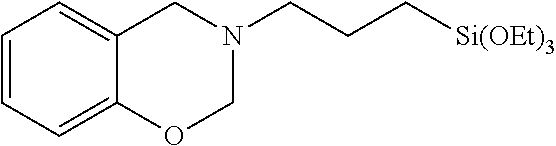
C1=CC=C2C(=C1)CN(CCC[Si(OEt)3])CO2
